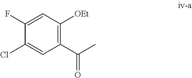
C1=C(F)C(Cl)=CC(C(C)=O)=C1[OEt]
